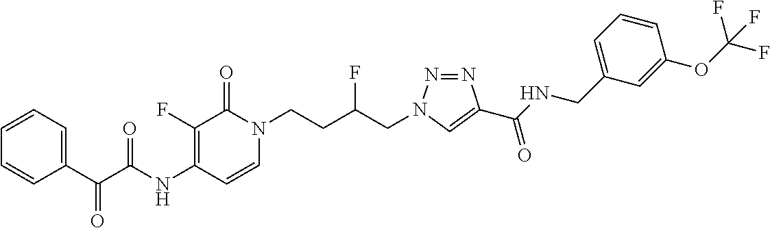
N(C1=C(F)C(=O)N(CCC(CN2N=NC(C(NCC3=CC=CC(OC(F)(F)F)=C3)=O)=C2)F)C=C1)C(=O)C(C1=CC=CC=C1)=O
